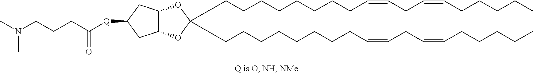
C(CCCCCCCC=CCC=CCCCCC)C1(CCCCCCCCC=CCC=CCCCCC)OC2C(O1)CC([Q]C(CCCN(C)C)=O)C2
